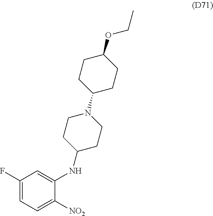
C1(F)=CC=C([NO2])C(NC2CCN(C3CCC(OCC)CC3)CC2)=C1
